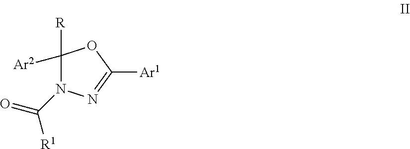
C1([R])([Ar2])N(C(=O)[R1])N=C([Ar1])O1
